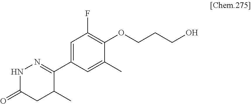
C1=C(C2=NNC(=O)CC2C)C=C(C)C(OCCCO)=C1F
